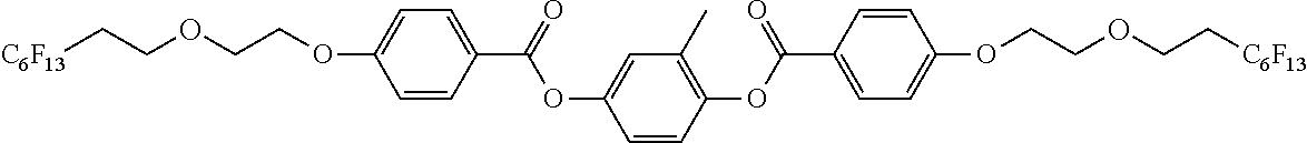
C1=CC(C(OC2=CC(C)=C(OC(C3=CC=C(OCCOCC[C6F13])C=C3)=O)C=C2)=O)=CC=C1OCCOCC[C6F13]
